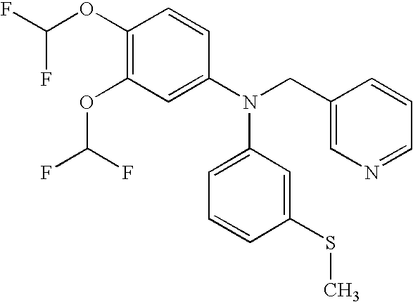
C1(OC(F)F)=C(OC(F)F)C=C(N(CC2=CN=CC=C2)C2=CC=CC(SC)=C2)C=C1
